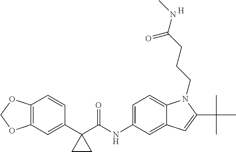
C12=C(C=C(C3(C(NC4=CC=C5C(=C4)C=C(C(C)(C)C)N5CCCC(NC)=O)=O)CC3)C=C1)OCO2.[H]
